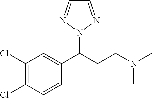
C1(Cl)=C(Cl)C=CC(C(CCN(C)C)N2N=CC=N2)=C1
